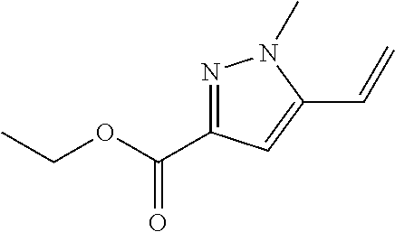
C(C)OC(C1=NN(C)C(C=C)=C1)=O
